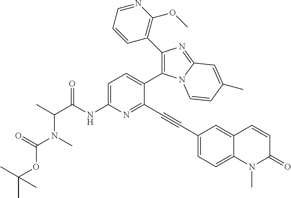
C1=C(NC(C(C)N(C)C(=O)OC(C)(C)C)=O)N=C(C#CC2=CC=C3C(=C2)C=CC(=O)N3C)C(C2=C(C3=C(OC)N=CC=C3)N=C3N2C=CC(C)=C3)=C1
